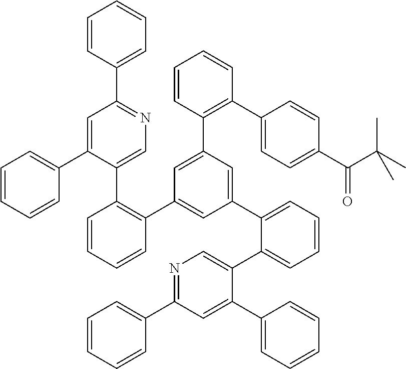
C1=CC(C2=NC=C(C3=C(C4=CC(C5=CC=CC=C5C5=CN=C(C6=CC=CC=C6)C=C5C5=CC=CC=C5)=CC(C5=C(C6=CC=C(C(=O)C(C)(C)C)C=C6)C=CC=C5)=C4)C=CC=C3)C(C3=CC=CC=C3)=C2)=CC=C1
